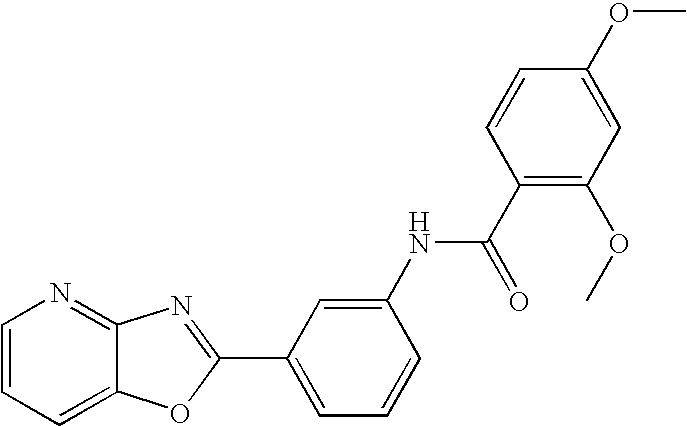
C1=CC=C2C(=N1)N=C(C1=CC=CC(NC(C3=C(OC)C=C(OC)C=C3)=O)=C1)O2
